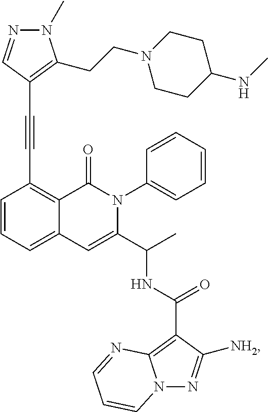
C1=CC=C2C(=C1C#CC1=C(CCN3CCC(NC)CC3)N(C)N=C1)C(=O)N(C1=CC=CC=C1)C(C(C)NC(=O)C1=C3N(N=C1[NH2])C=CC=N3)=C2
